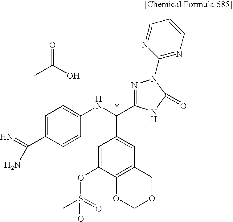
C1=C(C(N)=N)C=CC(NC(C2=CC3=C(C(OS(C)(=O)=O)=C2)OCOC3)C2=NN(C3=NC=CC=N3)C(=O)N2)=C1.CC(O)=O
